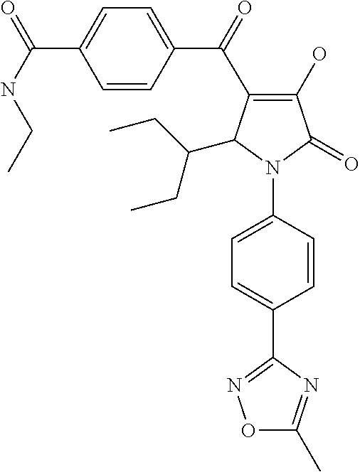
C1(O)=C(C(C2=CC=C(C(=O)NCC)C=C2)=O)C(C(CC)CC)N(C2=CC=C(C3=NOC(C)=N3)C=C2)C1=O
